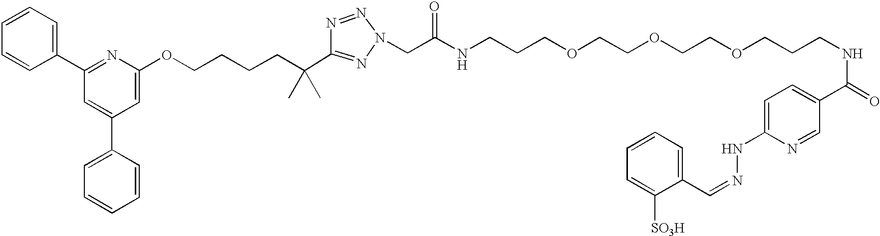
C1=CC(C2=NC(OCCCCC(C3=NN(CC(NCCCOCCOCCOCCCNC(=O)C4=CC=C(NN=CC5=CC=CC=C5[SO3H])N=C4)=O)N=N3)(C)C)=CC(C3=CC=CC=C3)=C2)=CC=C1
